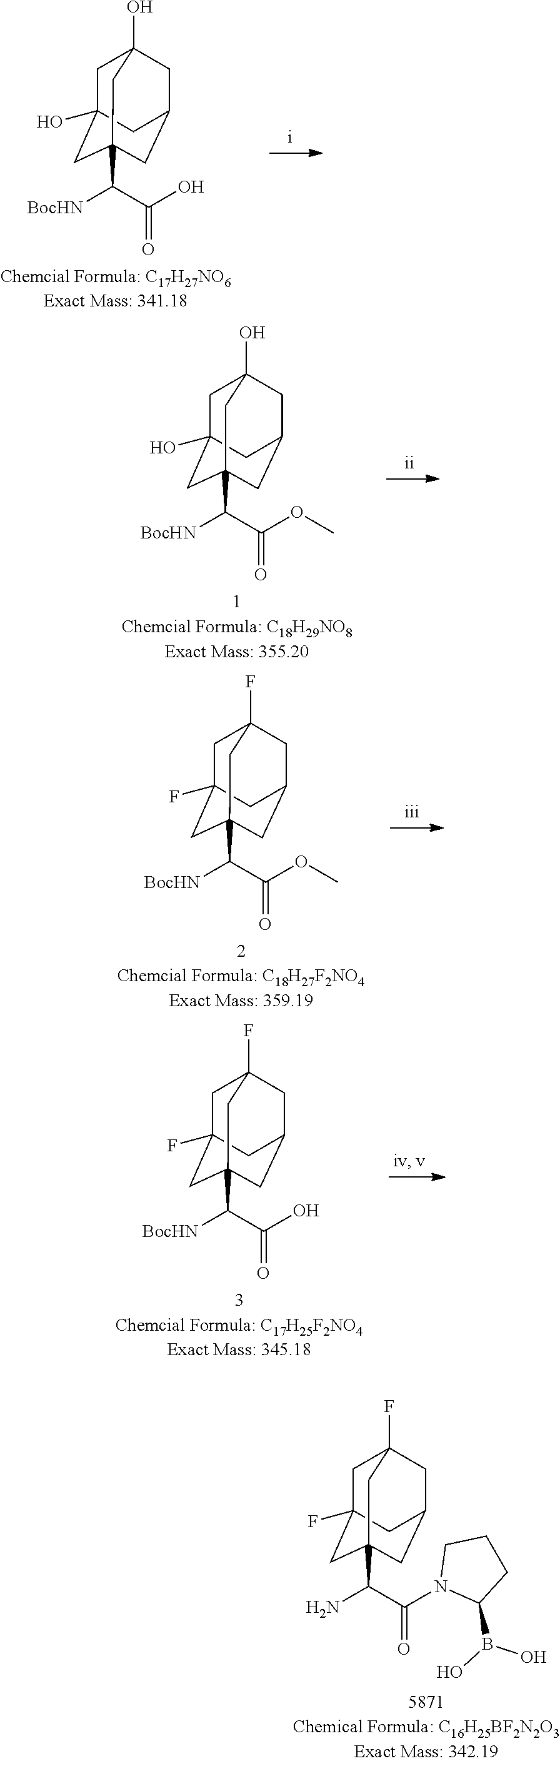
C1C2(F)CC3(C(N)C(=O)N4C(B(O)O)CCC4)CC(CC1(F)C3)C2.C1C2(O)CC3(C([BocHN])C(=O)O)CC(CC1(O)C3)C2.C1C2(O)CC3(C([BocHN])C(=O)OC)CC(CC1(O)C3)C2.C1C2(F)CC3(C([BocHN])C(=O)OC)CC(CC1(F)C3)C2.C1C2(F)CC3(C([BocHN])C(=O)O)CC(CC1(F)C3)C2
